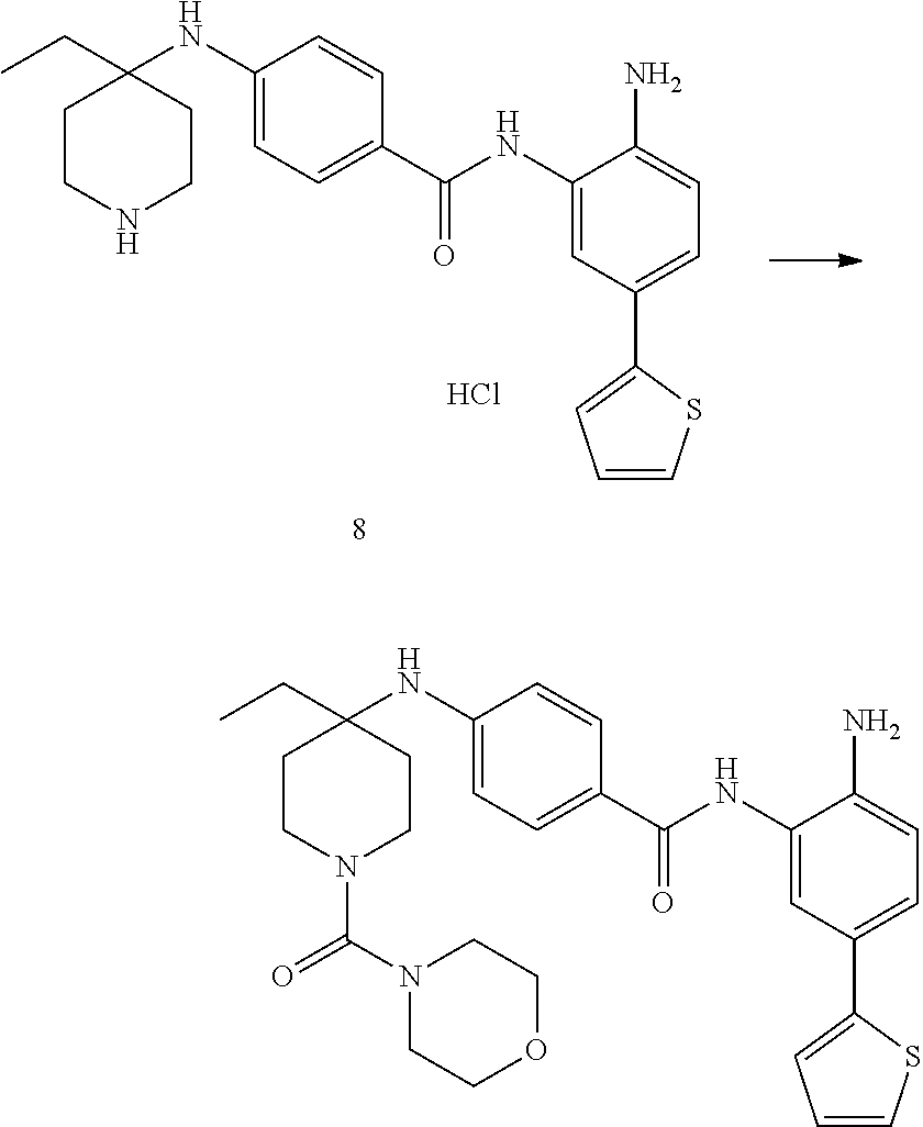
C1CN(C(N2CCOCC2)=O)CCC1(CC)NC1=CC=C(C(NC2=CC(C3=CC=CS3)=CC=C2N)=O)C=C1.C1CNCCC1(CC)NC1=CC=C(C(NC2=CC(C3=CC=CS3)=CC=C2N)=O)C=C1.Cl
